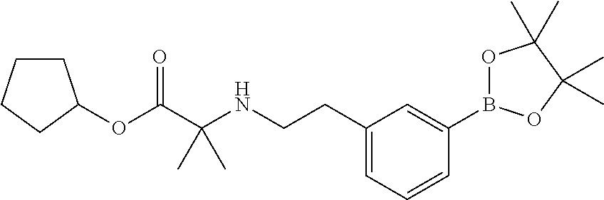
C1CCCC1OC(C(NCCC1=CC=CC(B2OC(C)(C)C(C)(C)O2)=C1)(C)C)=O
